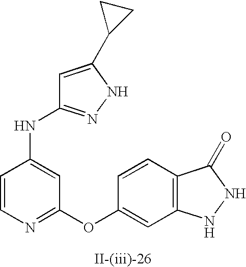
C1=CN=C(OC2=CC3=C(C=C2)C(=O)NN3)C=C1NC1=NNC(C2CC2)=C1
